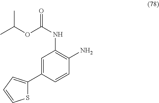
C1=C(C2=CC=CS2)C=CC(N)=C1NC(=O)OC(C)C
